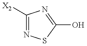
C1([X2])=NSC(O)=N1
